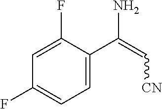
C1=C(C(N)=C[CN])C(F)=CC(F)=C1
